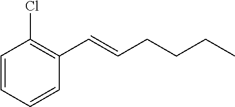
C1=CC=CC(C=CCCCC)=C1Cl
